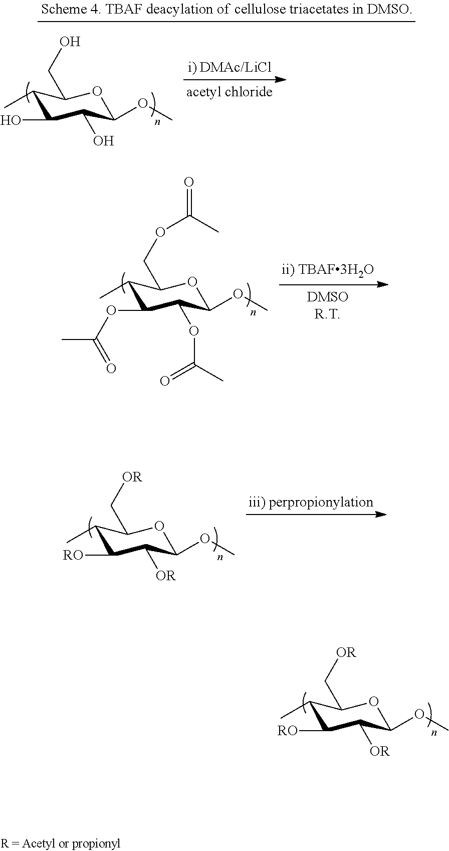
C1(C)C([RO])C([OR])C(OC)OC1C[OR].C1(C)C(O)C(O)C(OC)OC1CO.C1(C)C(OC(C)=O)C(OC(C)=O)C(OC)OC1COC(=O)C.C1(C)C([RO])C([OR])C(OC)OC1C[OR]
